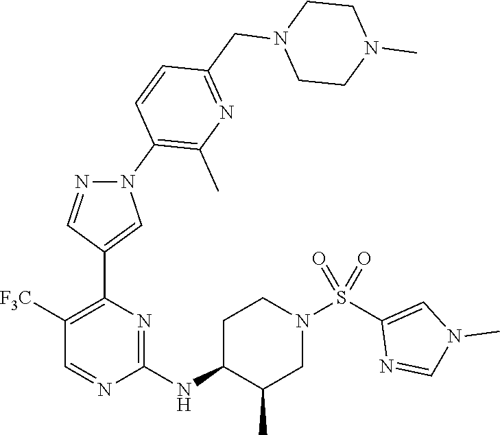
C1([F3C])=C(C2=CN(C3=C(C)N=C(CN4CCN(C)CC4)C=C3)N=C2)N=C(NC2C(C)CN(S(C3=CN(C)C=N3)(=O)=O)CC2)N=C1
